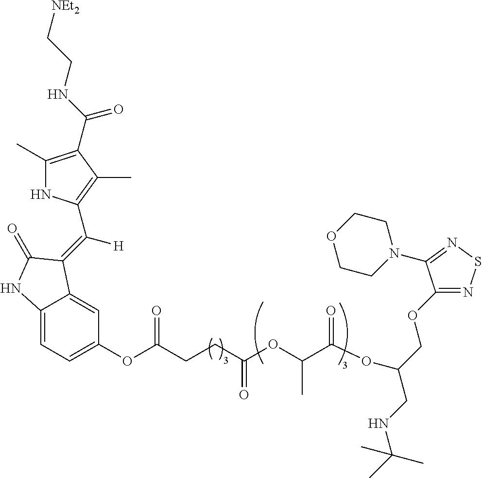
C(C(OC(CCC(OC1=CC=C2C(=C1)C(=C([H])C1=C(C)C(C(NCC[NEt2])=O)=C(C)N1)C(=O)N2)=O)=O)C)(OC(COC1=NSN=C1N1CCOCC1)CNC(C)(C)C)=O
